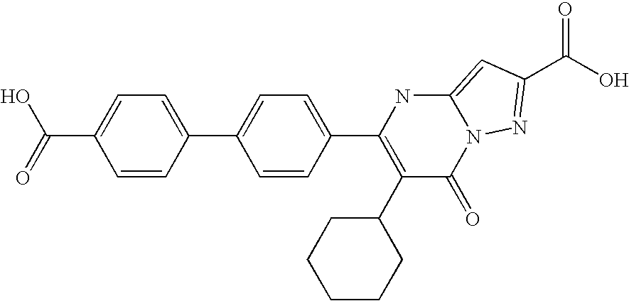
C1=CC(C2=CC=C(C3=C(C4CCCCC4)C(=O)N4C(=CC(C(=O)O)=N4)N3)C=C2)=CC=C1C(O)=O
